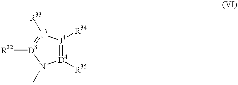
[D4]1([R35])=[J4]([R34])[J3]([R33])=[D3]([R32])N1C
